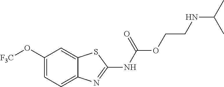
C1(O[F3C])=CC=C2C(=C1)SC(NC(OCCNC(C)C)=O)=N2
